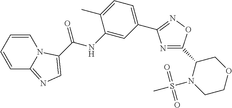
C1=CC=CC2=NC=C(C(NC3=CC(C4=NOC(C5N(S(C)(=O)=O)CCOC5)=N4)=CC=C3C)=O)N12
